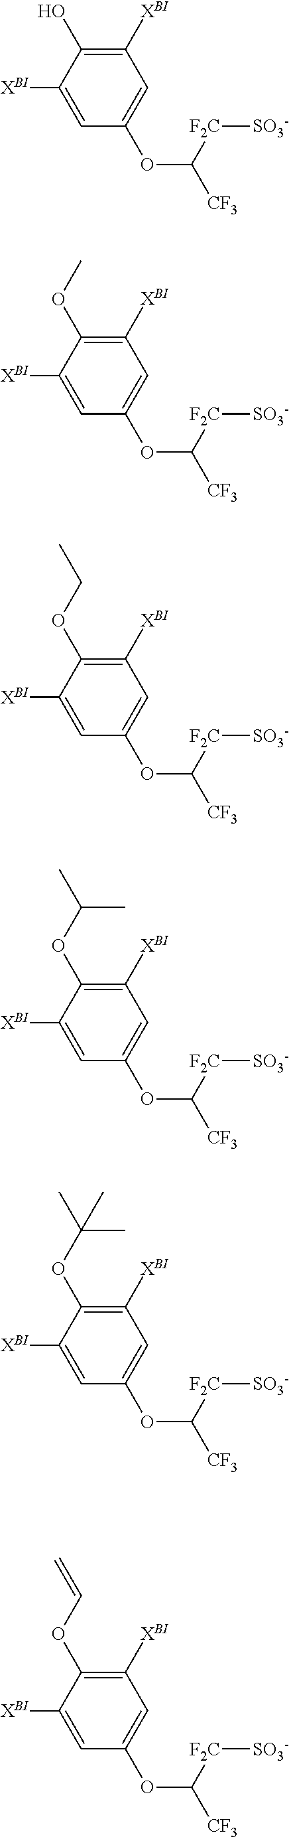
C1([XBI])=C(OCC)C([XBI])=CC(OC([F2C][SO3-])[CF3])=C1.C1([XBI])=C(OC(C)C)C([XBI])=CC(OC([F2C][SO3-])[CF3])=C1.C1([XBI])=C(OC=C)C([XBI])=CC(OC([F2C][SO3-])[CF3])=C1.C1([XBI])=C(OC)C([XBI])=CC(OC([F2C][SO3-])[CF3])=C1.C1([XBI])=C(O)C([XBI])=CC(OC([F2C][SO3-])[CF3])=C1.C1([XBI])=C(OC(C)(C)C)C([XBI])=CC(OC([F2C][SO3-])[CF3])=C1
